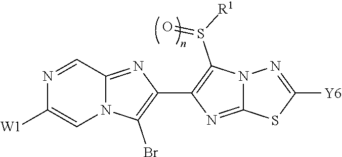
N1=CC2=NC(C3=C(S([R1])=O)N4C(=N3)SC([Y6])=N4)=C(Br)N2C=C1[W1]
